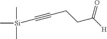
C[Si](C#CCCC([H])=O)(C)C
